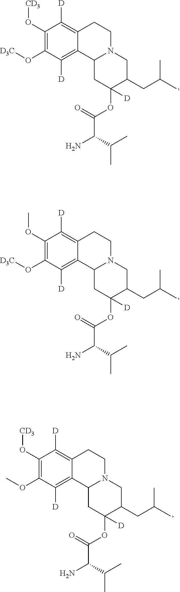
C1(O[CD3])=C(O[D3C])C([D])=C2C(=C1[D])CCN1C2CC(OC(C(N)C(C)C)=O)([D])C(CC(C)C)C1.C1(OC)=C(O[D3C])C([D])=C2C(=C1[D])CCN1C2CC(OC(C(N)C(C)C)=O)([D])C(CC(C)C)C1.C1(O[CD3])=C(OC)C([D])=C2C(=C1[D])CCN1C2CC(OC(C(N)C(C)C)=O)([D])C(CC(C)C)C1
